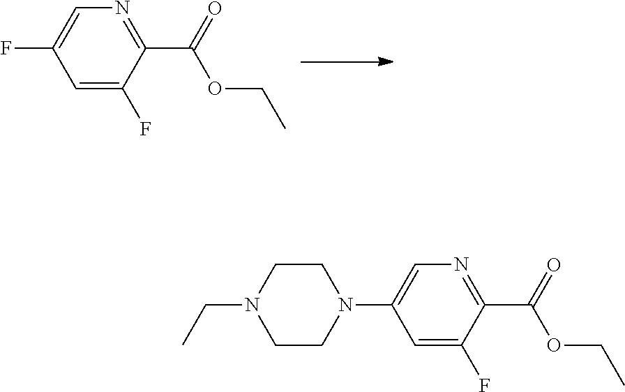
N1=C(C(=O)OCC)C(F)=CC(F)=C1.N1=C(C(=O)OCC)C(F)=CC(N2CCN(CC)CC2)=C1
